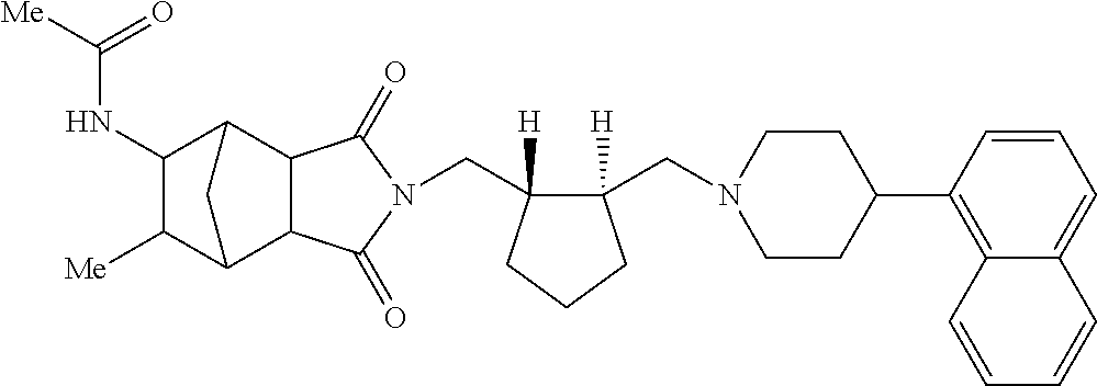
C(C1([H])C(CN2CCC(C3=C4C(=CC=C3)C=CC=C4)CC2)([H])CCC1)N1C(=O)C2C3C([Me])C(NC(=O)[Me])C(C2C1=O)C3
